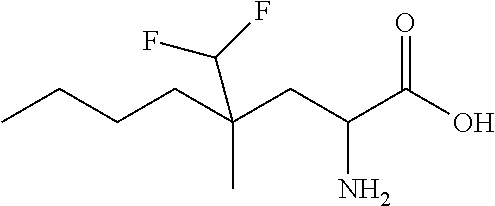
OC(C(CC(CCCC)(C)C(F)F)N)=O
